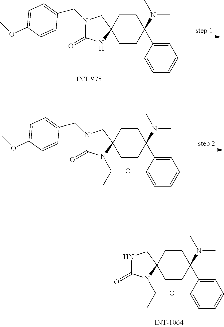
C1CC(N(C)C)(C2=CC=CC=C2)CCC12CN(CC1=CC=C(OC)C=C1)C(=O)N2.C1CC(N(C)C)(C2=CC=CC=C2)CCC12CN(CC1=CC=C(OC)C=C1)C(=O)N2C(C)=O.C1CC(N(C)C)(C2=CC=CC=C2)CCC12CNC(=O)N2C(C)=O
